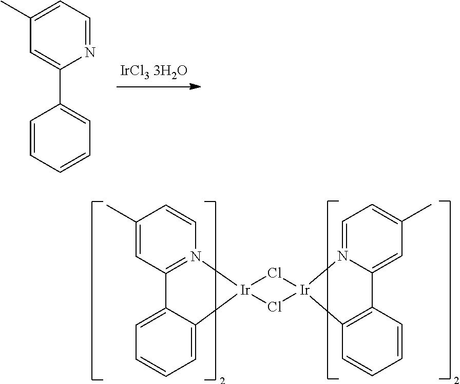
C1(C)=CC=NC(C2=CC=CC=C2)=C1.C1(C)=CC2=N(C=C1)[Ir]1(C3=CC=CC=C23)Cl[Ir]2(Cl1)N1=CC=C(C)C=C1C1=C2C=CC=C1
